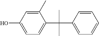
C1=CC(C(C)(C)C2=CC=C(O)C=C2C)=CC=C1
